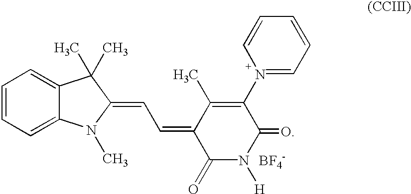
[BF4-].C1(=CC=C2C(=O)N([H])C(=O)C([N+]3=CC=CC=C3)=C2C)C(C)(C)C2=CC=CC=C2N1C
